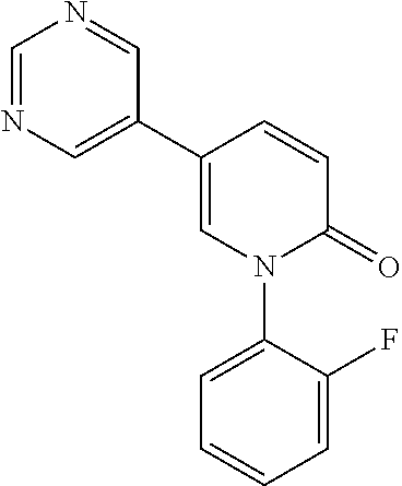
C1=CC(C2=CN=CN=C2)=CN(C2=CC=CC=C2F)C1=O
